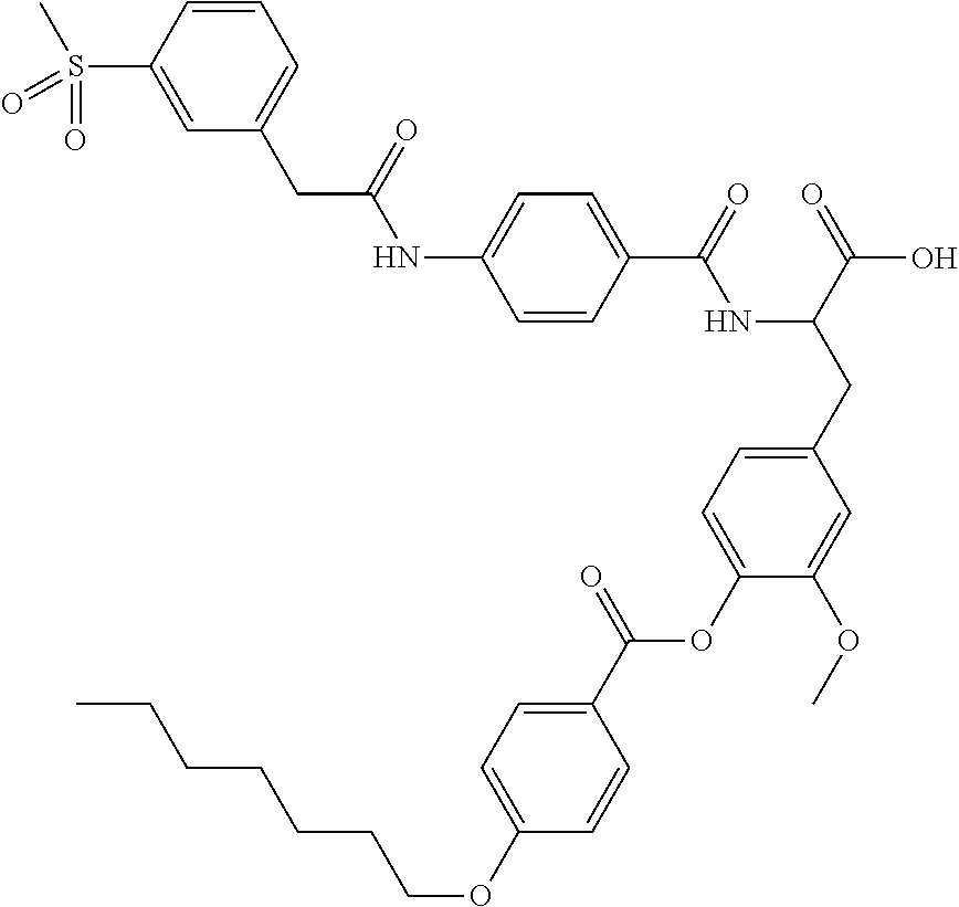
C1=CC(C(=O)NC(CC2=CC=C(OC(C3=CC=C(OCCCCCCC)C=C3)=O)C(OC)=C2)C(=O)O)=CC=C1NC(=O)CC1=CC=CC(S(C)(=O)=O)=C1
